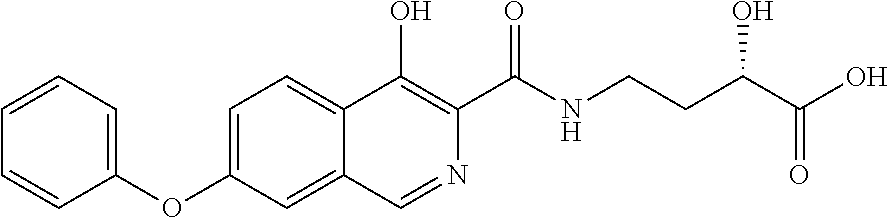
C1(OC2=CC=C3C(=C2)C=NC(C(NCCC(C(O)=O)O)=O)=C3O)=CC=CC=C1
